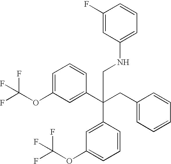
C1=C(OC(F)(F)F)C=C(C(CC2=CC=CC=C2)(C2=CC(OC(F)(F)F)=CC=C2)CNC2=CC=CC(F)=C2)C=C1
